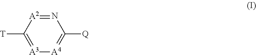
C1([T])=[A3][A4]=C([Q])N=[A2]1
